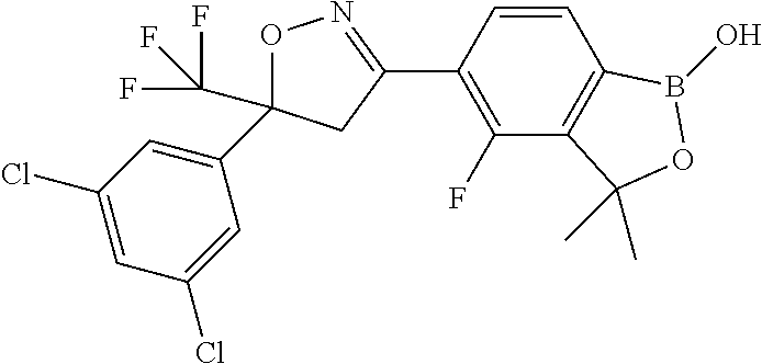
C1(C2=NOC(C3=CC(Cl)=CC(Cl)=C3)(C(F)(F)F)C2)=C(F)C2=C(C=C1)B(O)OC2(C)C
